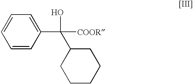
C1=CC(C([COOR])(C2CCCCC2)O)=CC=C1
